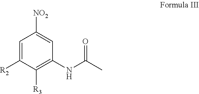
C1=C([R2])C([R3])=C(NC(=O)C)C=C1[NO2]
